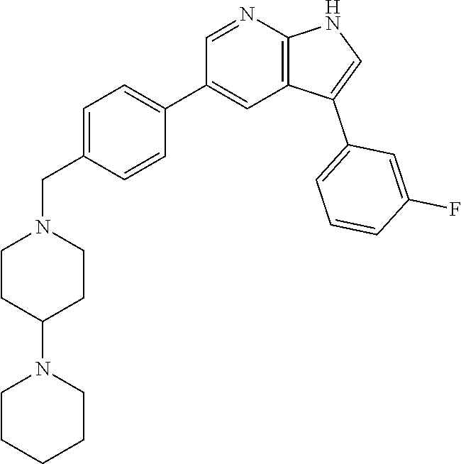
C1=NC2=C(C=C1C1=CC=C(CN3CCC(N4CCCCC4)CC3)C=C1)C(C1=CC=CC(F)=C1)=CN2
